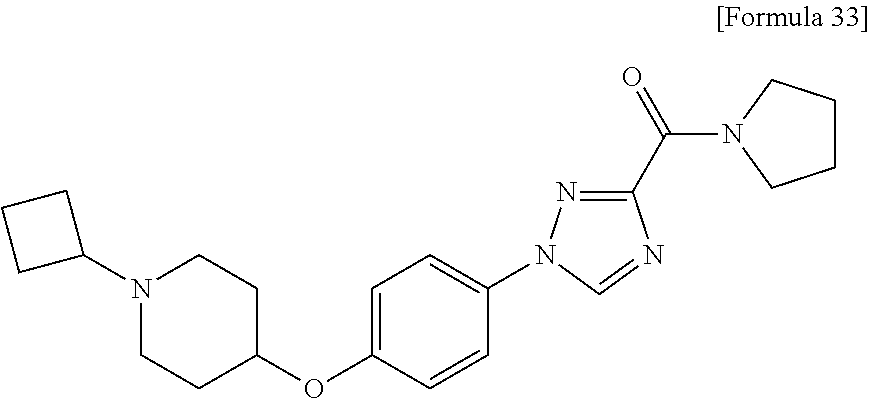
N1(C2CCC2)CCC(OC2=CC=C(N3N=C(C(=O)N4CCCC4)N=C3)C=C2)CC1
